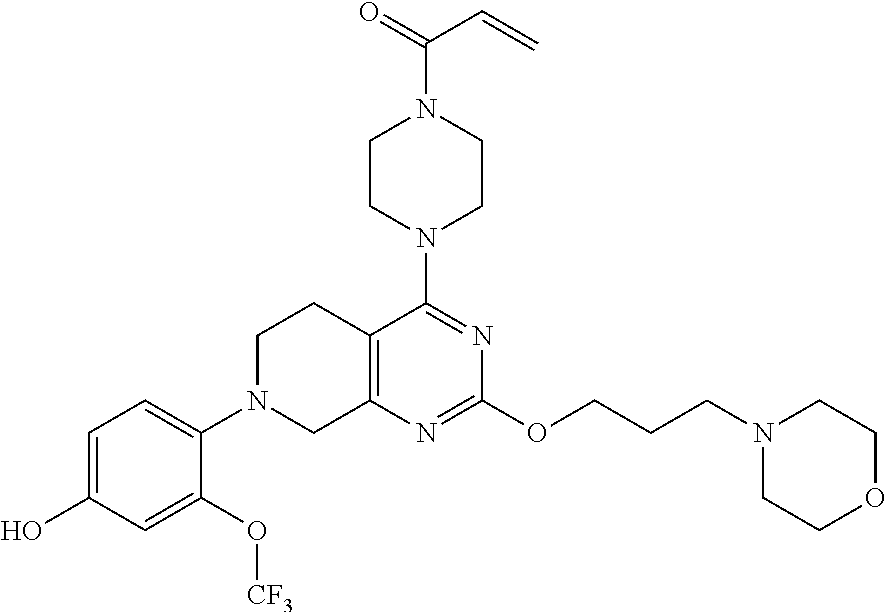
C12=C(N=C(OCCCN3CCOCC3)N=C1N1CCN(C(=O)C=C)CC1)CN(C1=CC=C(O)C=C1O[CF3])CC2
